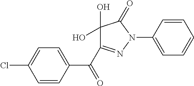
C1=CC(C(=O)C2=NN(C3=CC=CC=C3)C(=O)C2(O)O)=CC=C1Cl
